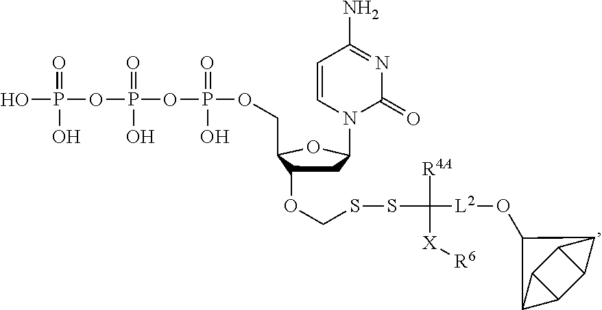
OP(=O)(O)OP(=O)(O)OP(=O)(O)OCC1C(OCSSC([R4A])([L2]OC2C3C4C5C(C43)C52)[X][R6])CC(N2C=CC(N)=NC2=O)O1
